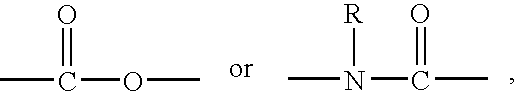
CC(=O)OC.CN([R])C(C)=O
